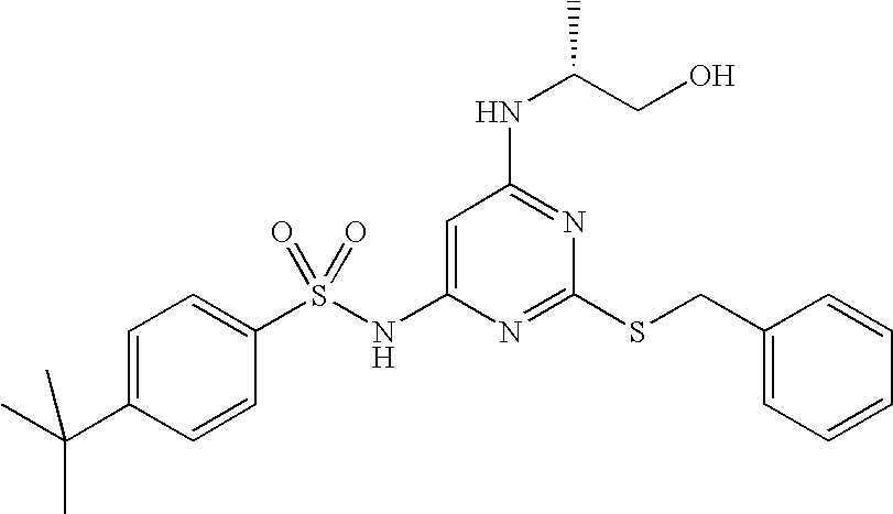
C1=C(NS(C2=CC=C(C(C)(C)C)C=C2)(=O)=O)N=C(SCC2=CC=CC=C2)N=C1NC(CO)C
